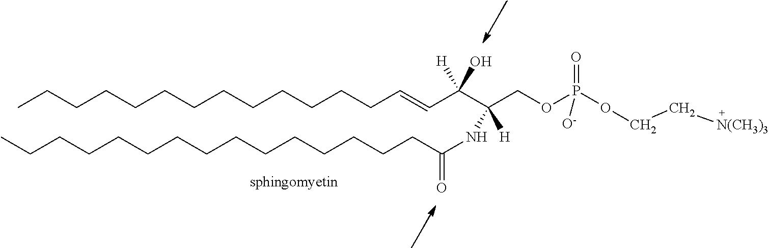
CCCCCCCCCCCCCC=CC(C(COP(OCC[N(CH3)3])(=O)[O-])([H])NC(CCCCCCCCCCCCCCC)=O)([H])O
